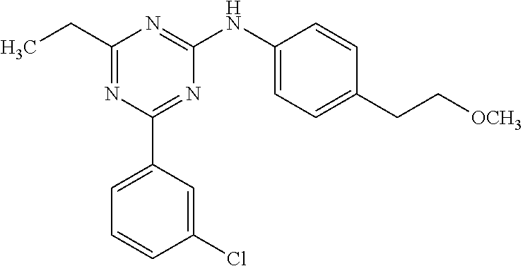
C1=C(C2=NC(NC3=CC=C(CC[OCH3])C=C3)=NC(CC)=N2)C=C(Cl)C=C1
